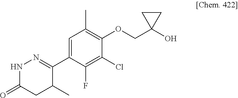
C1(C2=NNC(=O)CC2C)=CC(C)=C(OCC2(O)CC2)C(Cl)=C1F
